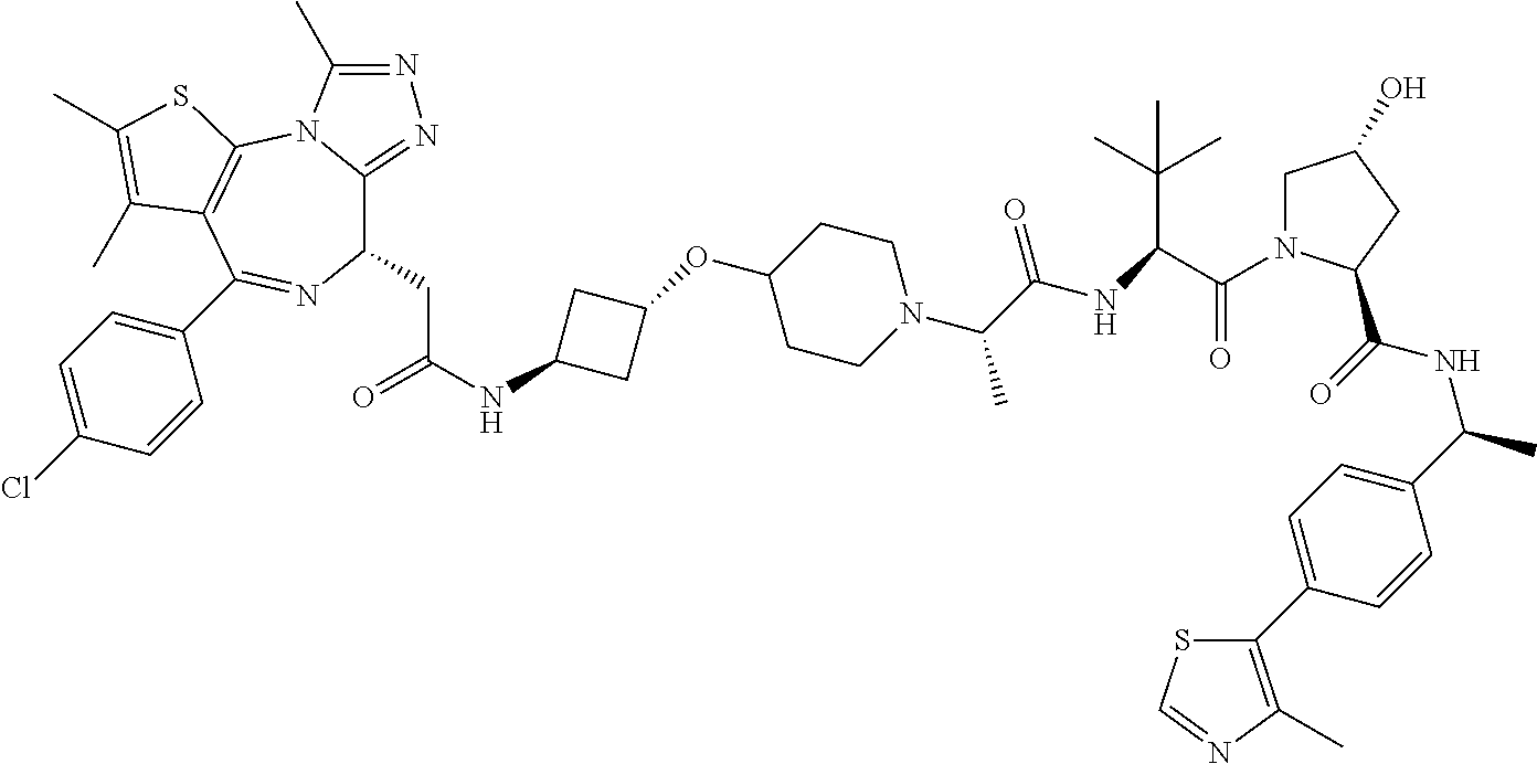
C1(CC(NC2CC(OC3CCN(C(C(NC(C(=O)N4CC(O)CC4C(=O)NC(C)C4=CC=C(C5=C(C)N=CS5)C=C4)C(C)(C)C)=O)C)CC3)C2)=O)C2=NN=C(C)N2C2=C(C(C3=CC=C(Cl)C=C3)=N1)C(C)=C(C)S2
